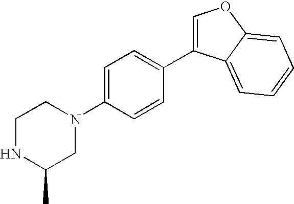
C1NC(C)CN(C2=CC=C(C3=COC4=CC=CC=C34)C=C2)C1
